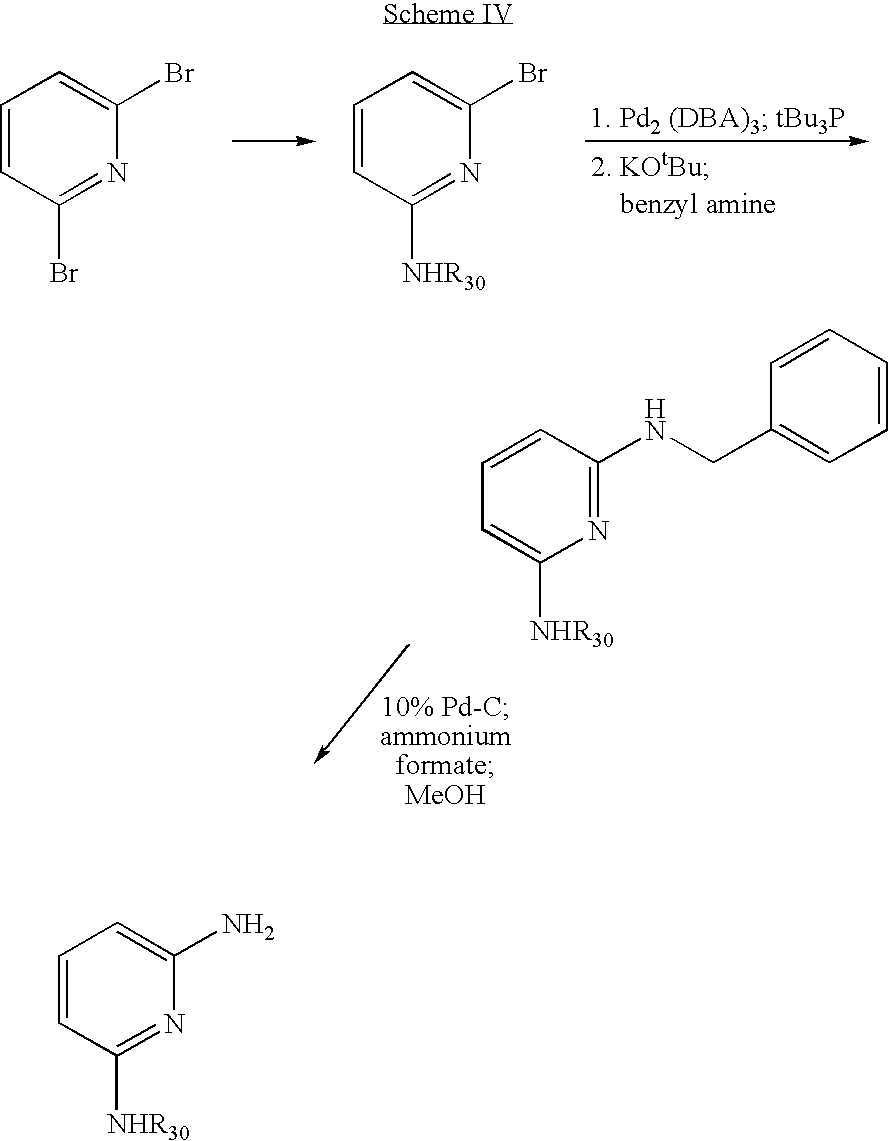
C1=CC(Br)=NC(Br)=C1.C1=CC([NHR30])=NC(Br)=C1.N1=C(NCC2=CC=CC=C2)C=CC=C1[NHR30].N1=C([NHR30])C=CC=C1N
